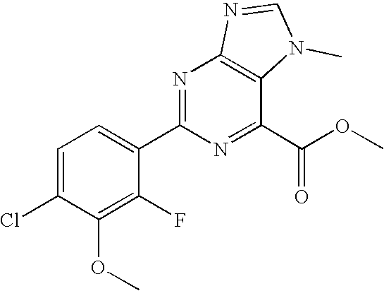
C1=C(Cl)C(OC)=C(F)C(C2=NC3=C(C(C(=O)OC)=N2)N(C)C=N3)=C1
